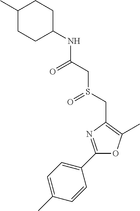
C1=C(C)C=CC(C2=NC(CS(CC(NC3CCC(C)CC3)=O)=O)=C(C)O2)=C1
